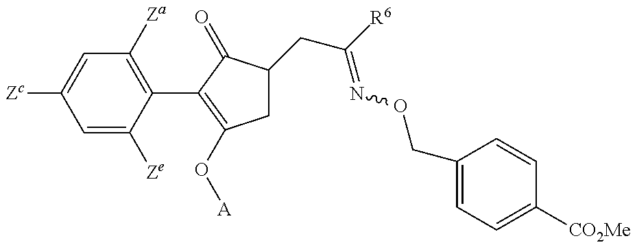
C1=C([Ze])C(C2=C(O[A])CC(CC(=NOCC3=CC=C([CO2Me])C=C3)[R6])C2=O)=C([Za])C=C1[Zc]
